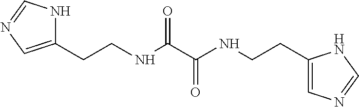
C1(CCNC(C(NCCC2=CN=CN2)=O)=O)=CN=CN1
